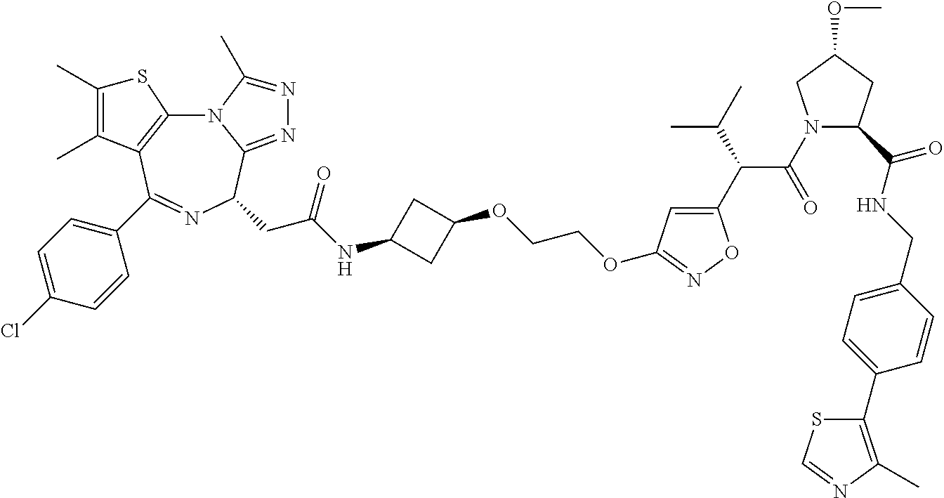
N12C3=C(C(C4=CC=C(Cl)C=C4)=NC(CC(NC4CC(OCCOC5=NOC(C(C(N6C(C(=O)NCC7=CC=C(C8=C(C)N=CS8)C=C7)CC(OC)C6)=O)C(C)C)=C5)C4)=O)C1=NN=C2C)C(C)=C(C)S3
